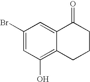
C1(Br)=CC(O)=C2C(=C1)C(=O)CCC2
